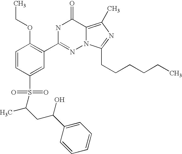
C1=CC(S(C(CC(C2=CC=CC=C2)O)C)(=O)=O)=CC(C2=NN3C(=C(C)N=C3CCCCCC)C(=O)N2)=C1OCC
